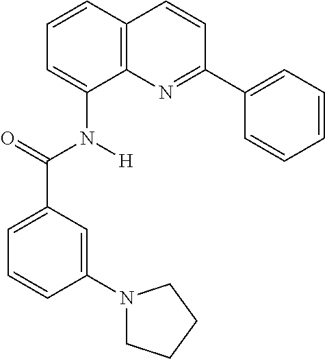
C1=CC2=C(C(N([H])C(C3=CC=CC(N4CCCC4)=C3)=O)=C1)N=C(C1=CC=CC=C1)C=C2
